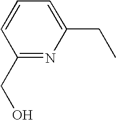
C1(CO)=NC(CC)=CC=C1
